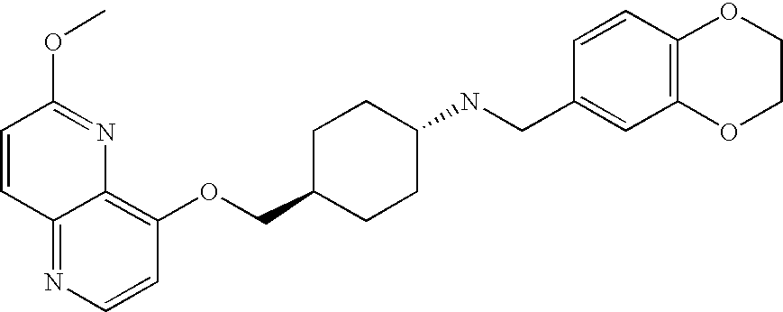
O(CC1CCC(NCC2=CC3=C(C=C2)OCCO3)CC1)C1=C2C(=NC=C1)C=CC(OC)=N2
